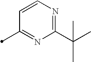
C1=CC(C)=NC(C(C)(C)C)=N1
